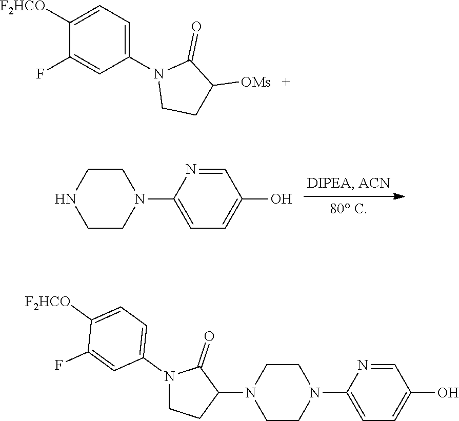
C1CNCCN1C1=CC=C(O)C=N1.C1([F2HCO])=CC=C(N2CCC([OMs])C2=O)C=C1F.N1(C2=CC=C([F2HCO])C(F)=C2)CCC(N2CCN(C3=CC=C(O)C=N3)CC2)C1=O
